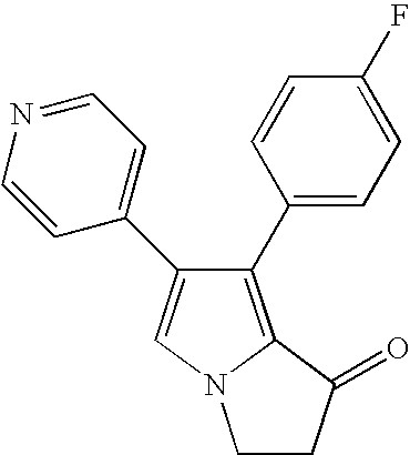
C1=NC=CC(C2=CN3C(=C2C2=CC=C(F)C=C2)C(=O)CC3)=C1
